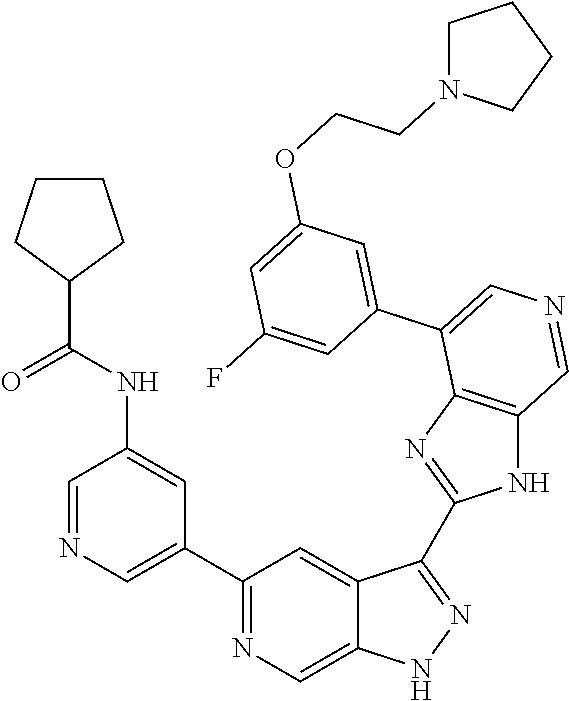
C1(C2=CN=CC(NC(C3CCCC3)=O)=C2)=NC=C2C(=C1)C(C1=NC3=C(N1)C=NC=C3C1=CC(OCCN3CCCC3)=CC(F)=C1)=NN2
